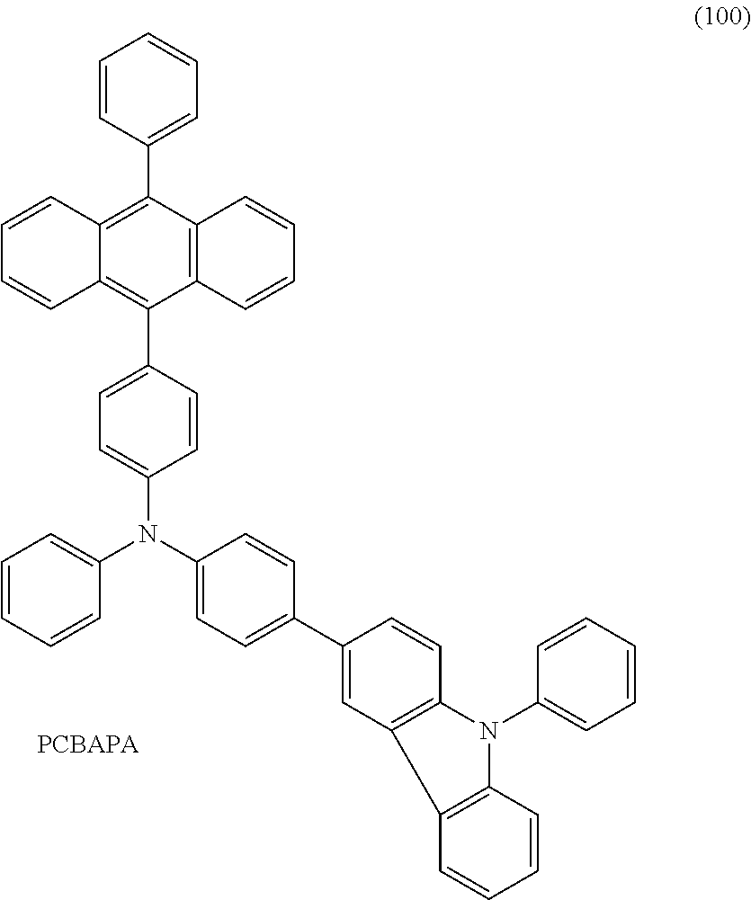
C1=CC2=C(C3=CC=CC=C3)C3=C(C=CC=C3)C(C3=CC=C(N(C4=CC=C(C5=CC6=C(C=C5)N(C5=CC=CC=C5)C5=C6C=CC=C5)C=C4)C4=CC=CC=C4)C=C3)=C2C=C1
